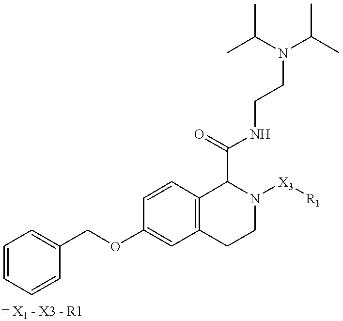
C1=CC=CC(COC2=CC3=C(C=C2)C(C(=O)NCCN(C(C)C)C(C)C)N([X3][R1])CC3)=C1
